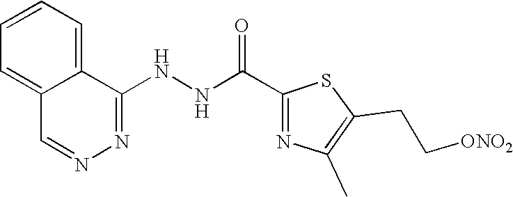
C(C1=NC(C)=C(CC[ONO2])S1)(NNC1=NN=CC2=CC=CC=C12)=O
